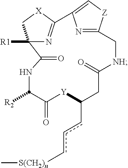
C1(=O)[Y]C(ccc[S(CH2)n]C)CC(=O)[NH]CC2=NC(=C[Z]2)C2=NC([R1])(C[X]2)C(=O)NC1[R2]
